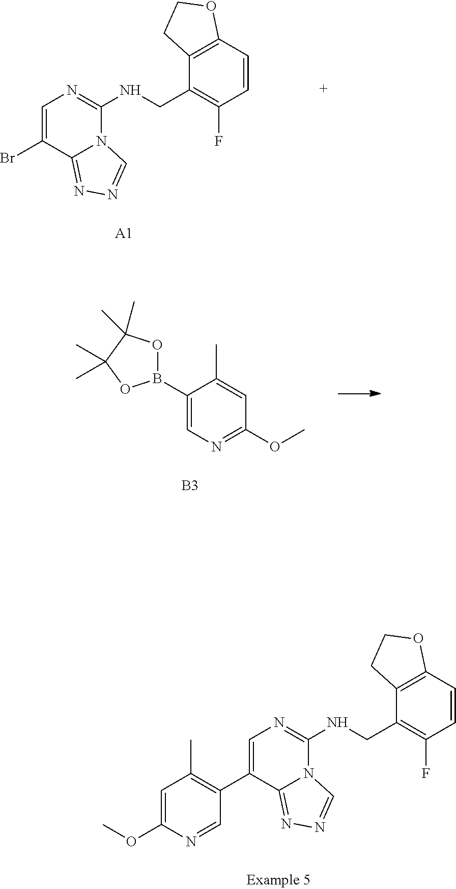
C1(B2OC(C)(C)C(C)(C)O2)=CN=C(OC)C=C1C.[B3].C1(C2=C(C)C=C(OC)N=C2)=CN=C(NCC2=C(F)C=CC3=C2CCO3)N2C1=NN=C2.[A1].BrC1=CN=C(NCC2=C(F)C=CC3=C2CCO3)N2C1=NN=C2
